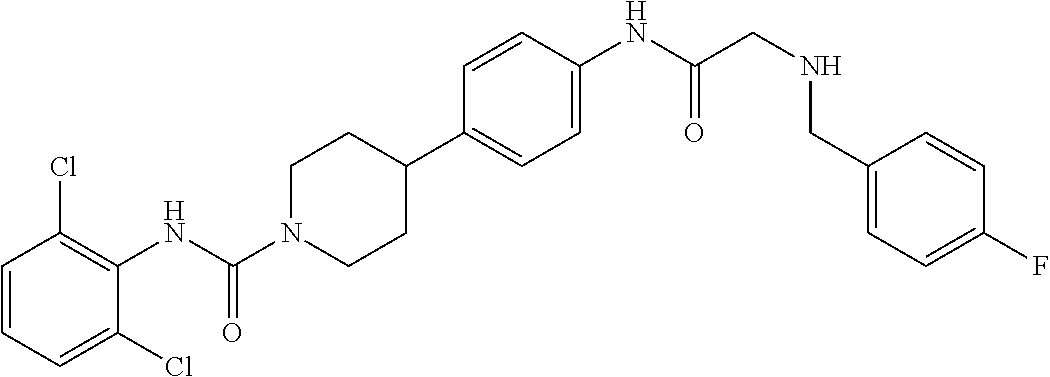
C1=CC=C(Cl)C(NC(N2CCC(C3=CC=C(NC(CNCC4=CC=C(F)C=C4)=O)C=C3)CC2)=O)=C1Cl
